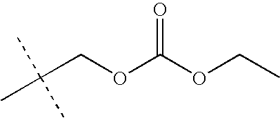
C(COC(OCC)=O)(C)(C)C
